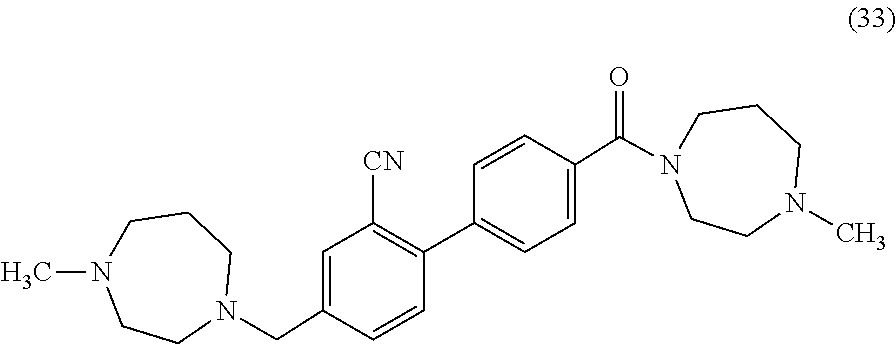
C1=C(CN2CCCN(C)CC2)C=CC(C2=CC=C(C(N3CCCN(C)CC3)=O)C=C2)=C1[CN]
